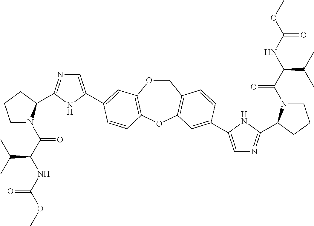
C1OC2=C(OC3=C1C=CC(C1=CN=C(C4N(C(=O)C(C(C)C)NC(=O)OC)CCC4)N1)=C3)C=CC(C1=CN=C(C3N(C(=O)C(C(C)C)NC(=O)OC)CCC3)N1)=C2
